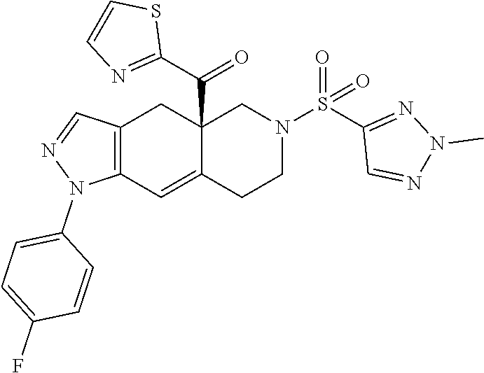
C12=C(C=C3C(C(C4=NC=CS4)=O)(C1)CN(S(C1=NN(C)N=C1)(=O)=O)CC3)N(C1=CC=C(F)C=C1)N=C2
